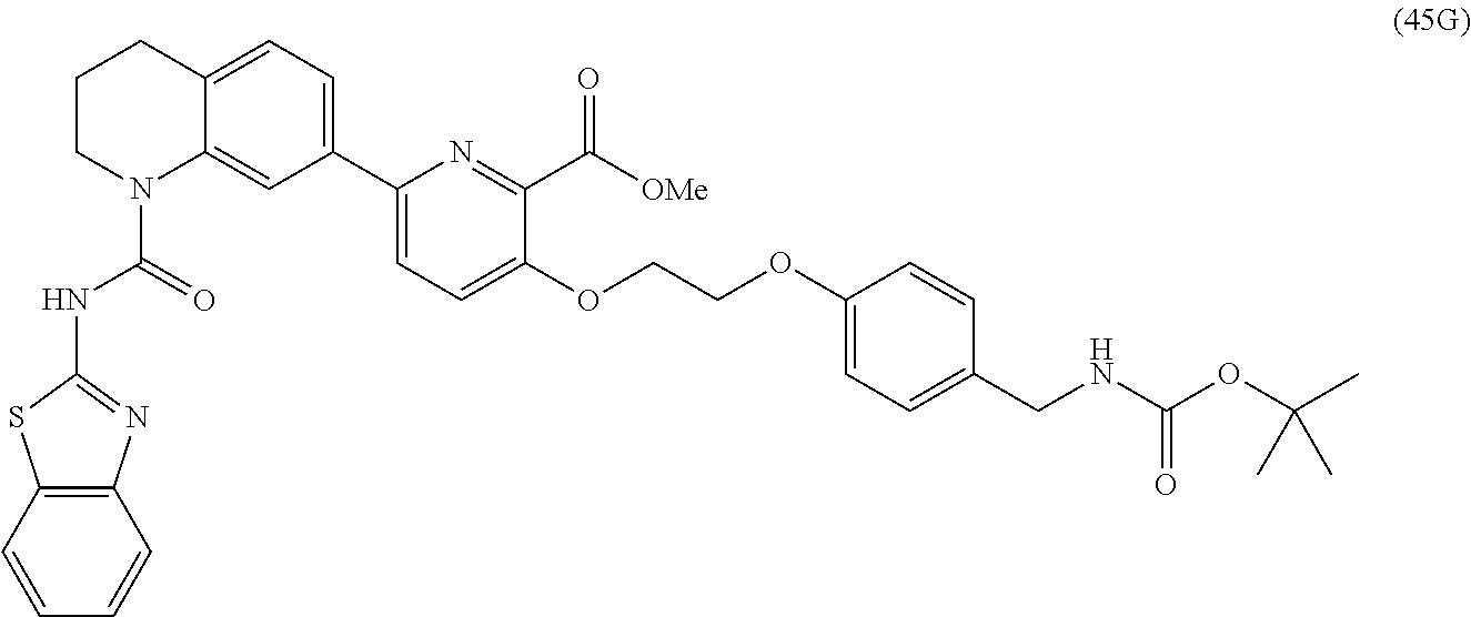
C1(C2=CC=C3C(=C2)N(C(=O)NC2=NC4=C(S2)C=CC=C4)CCC3)=CC=C(OCCOC2=CC=C(CNC(OC(C)(C)C)=O)C=C2)C(C([OMe])=O)=N1
